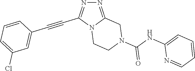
N12CCN(C(NC3=CC=CC=N3)=O)CC1=NN=C2C#CC1=CC(Cl)=CC=C1
